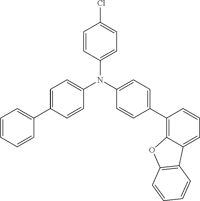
C1=CC(N(C2=CC=C(C3=C4C(=CC=C3)C3=C(O4)C=CC=C3)C=C2)C2=CC=C(C3=CC=CC=C3)C=C2)=CC=C1Cl
